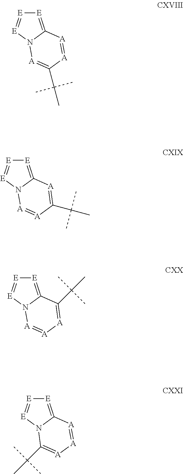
[E]1=C2N([E]=[E]1)[A]=C(C(C)(C)C)[A]=[A]2.[E]1=C2N([E]=[E]1)[A]=[A]C(C(C)(C)C)=[A]2.[E]1=C2N([E]=[E]1)[A]=[A][A]=C2C(C)(C)C.[E]1=C2N([E]=[E]1)C(C(C)(C)C)=[A][A]=[A]2
